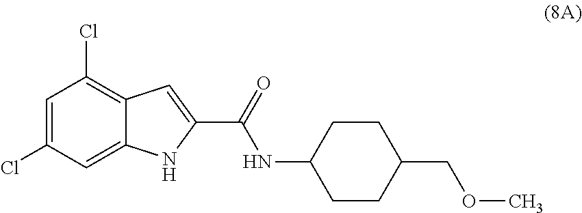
C1=C(Cl)C=C2C(=C1Cl)C=C(C(=O)NC1CCC(COC)CC1)N2
